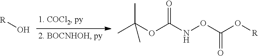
O[R].CC(OC(NOC(O[R])=O)=O)(C)C
